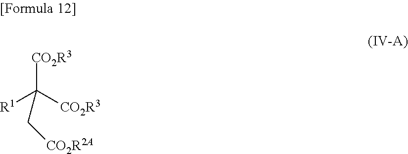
[R1]C([CO2R3])([CO2R3])C[CO2R2A]
